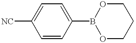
C1=CC(B2OCCCO2)=CC=C1[NC]
